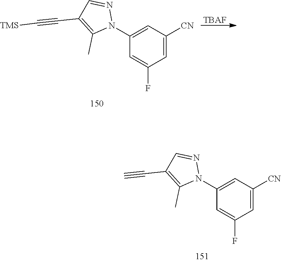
[TBAF].C1(N2N=CC(C#C[TMS])=C2C)=CC([CN])=CC(F)=C1.C1(N2N=CC(C#C)=C2C)=CC([CN])=CC(F)=C1
